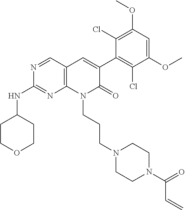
C1(NC2CCOCC2)=NC2=C(C=C(C3=C(Cl)C(OC)=CC(OC)=C3Cl)C(=O)N2CCCN2CCN(C(C=C)=O)CC2)C=N1
